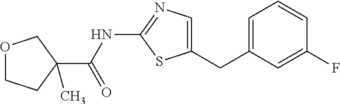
C1=C(CC2=CN=C(NC(C3(C)COCC3)=O)S2)C=C(F)C=C1
